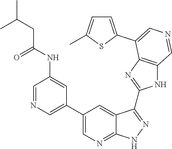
C1=NC=C(C2=CN=C3C(=C2)C(C2=NC4=C(N2)C=NC=C4C2=CC=C(C)S2)=NN3)C=C1NC(=O)CC(C)C
